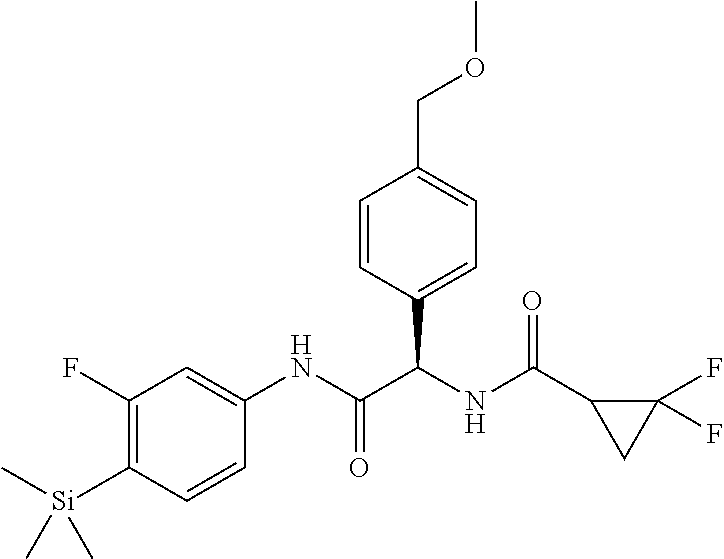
C1=CC(C(NC(C2CC2(F)F)=O)C(NC2=CC(F)=C([Si](C)(C)C)C=C2)=O)=CC=C1COC
